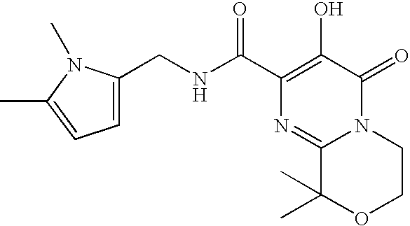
N12C(=O)C(O)=C(C(NCC3=CC=C(C)N3C)=O)N=C1C(C)(C)OCC2
